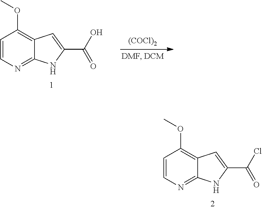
O(C)C1=C2C=C(C(Cl)=O)NC2=NC=C1.O(C)C1=C2C=C(C(O)=O)NC2=NC=C1.[(COCl)2]
